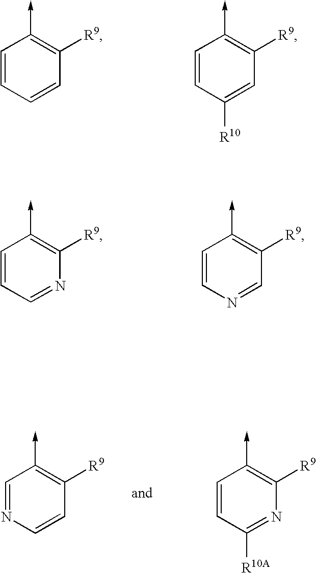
C1=CC=CC([R9])=C1->C.C1=CC([R10])=CC([R9])=C1->C.C1=CN=CC([R9])=C1->C.C1=CC=NC([R9])=C1->C.C1=NC=CC([R9])=C1->C.C1=CC([R10A])=NC([R9])=C1->C
